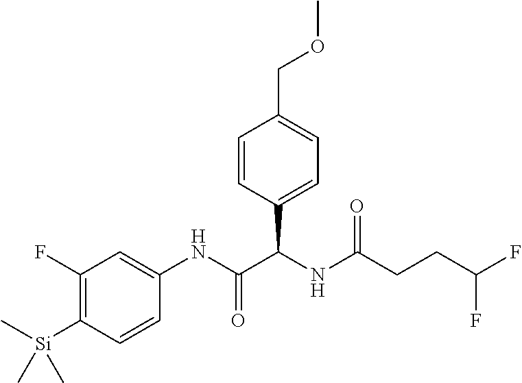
C1(F)=C([Si](C)(C)C)C=CC(NC(C(NC(=O)CCC(F)F)C2=CC=C(COC)C=C2)=O)=C1
